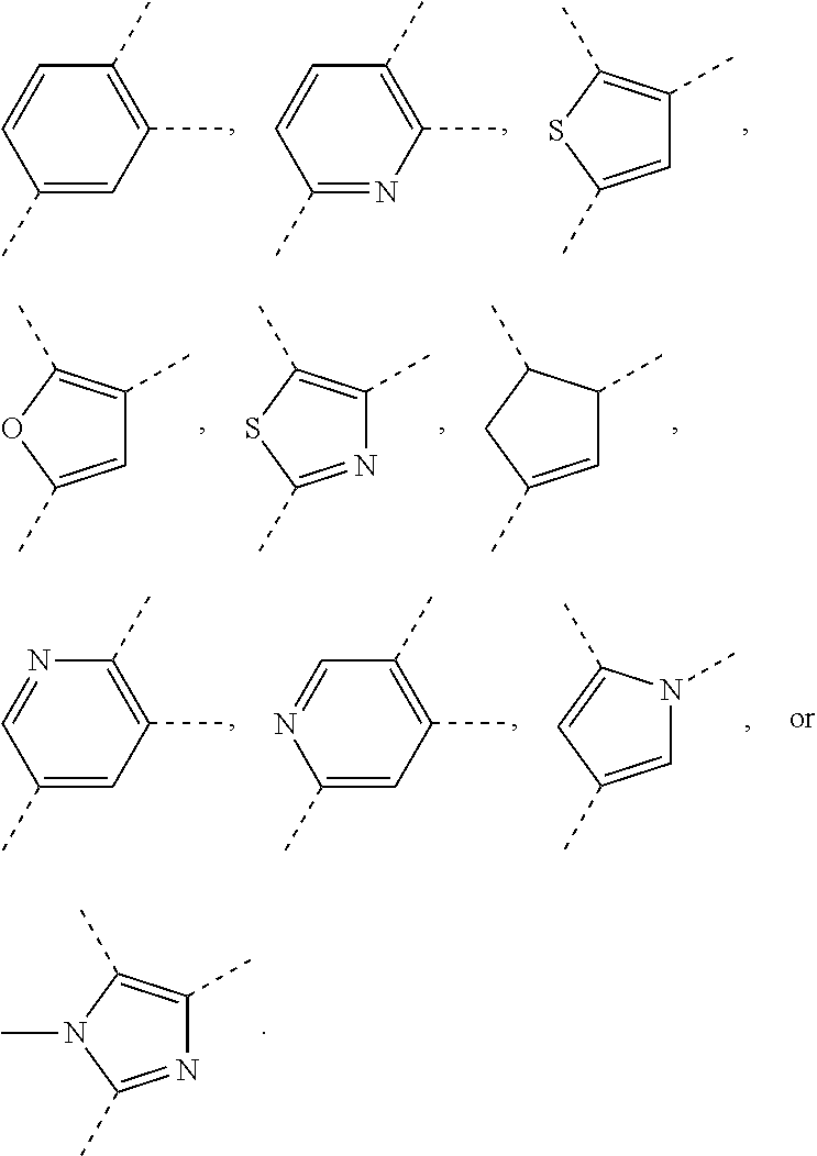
C1(C)=C(C)N(C)C(C)=N1.C1(C)=CC(C)=C(C)C=C1.C1(C)=NC(C)=C(C)C=C1.C1(C)=C(C)SC(C)=C1.C1(C)=C(C)OC(C)=C1.C1(C)=C(C)SC(C)=N1.C1(C)C=C(C)CC1C.C1(C)=CC(C)=C(C)N=C1.C1(C)=CC(C)=C(C)C=N1.N1(C)C=C(C)C=C1C
